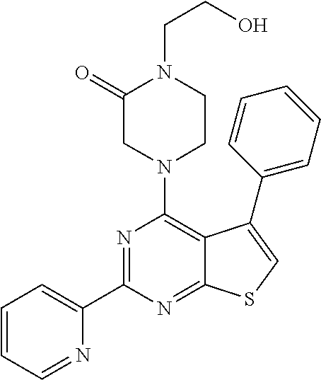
C1(C2=NC(N3CCN(CCO)C(=O)C3)=C3C(=N2)SC=C3C2=CC=CC=C2)=CC=CC=N1
